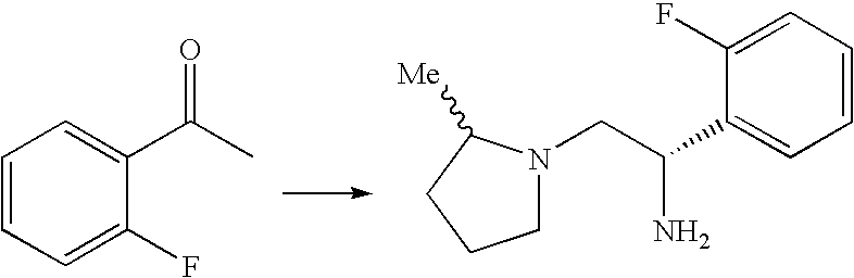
C1=CC=C(F)C(C(C)=O)=C1.C1N(CC(C2=CC=CC=C2F)N)C([Me])CC1
